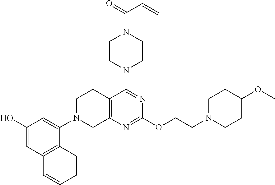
C12=C(N=C(OCCN3CCC(OC)CC3)N=C1N1CCN(C(=O)C=C)CC1)CN(C1=CC(O)=CC3=C1C=CC=C3)CC2
